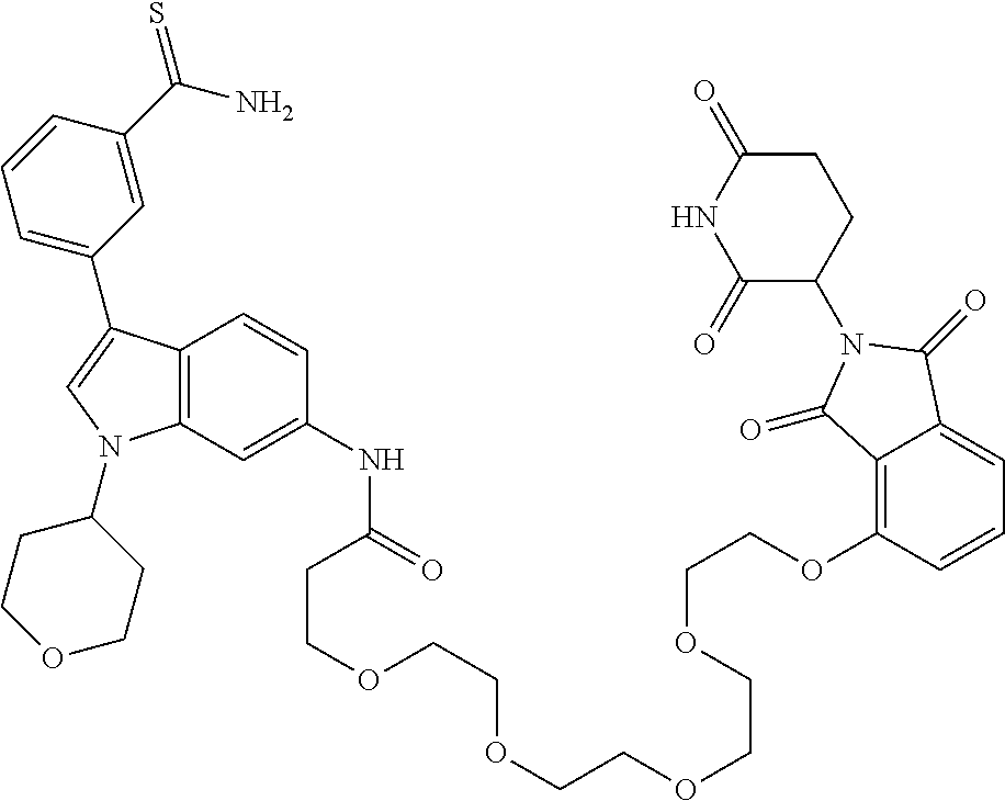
C12=C(C=C(NC(CCOCCOCCOCCOCCOC3=C4C(=CC=C3)C(=O)N(C3CCC(=O)NC3=O)C4=O)=O)C=C1)N(C1CCOCC1)C=C2C1=CC=CC(C(N)=S)=C1
